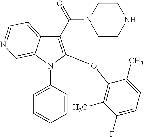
C1(C(=O)N2CCNCC2)=C(OC2=C(C)C(F)=CC=C2C)N(C2=CC=CC=C2)C2=CN=CC=C12
